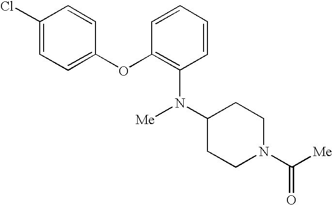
C1(Cl)=CC=C(OC2=C(N(C3CCN(C([Me])=O)CC3)[Me])C=CC=C2)C=C1
